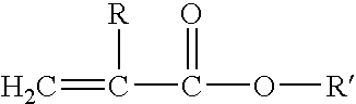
C=C(C(O[R])=O)[R]
